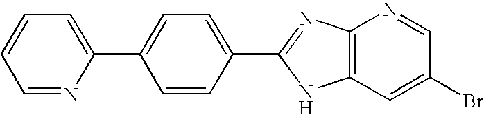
C1=NC(C2=CC=C(C3=NC4=C(N3)C=C(Br)C=N4)C=C2)=CC=C1
